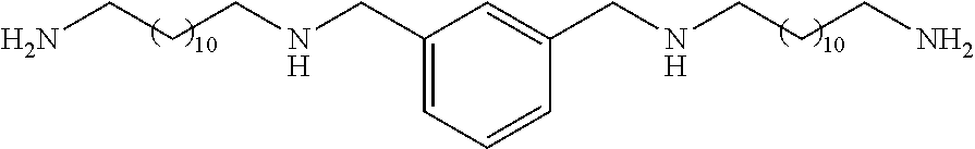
C1(CNCCCN)=CC=CC(CNCCCN)=C1
